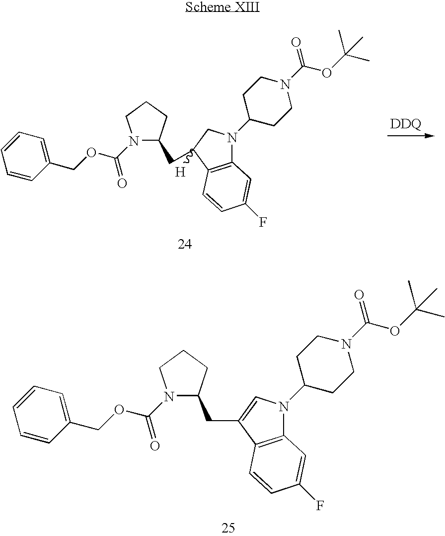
N1(C(OCC2=CC=CC=C2)=O)C(CC2=CN(C3CCN(C(OC(C)(C)C)=O)CC3)C3=C2C=CC(F)=C3)CCC1.N1(C(OCC2=CC=CC=C2)=O)C(CC2([H])CN(C3CCN(C(OC(C)(C)C)=O)CC3)C3=C2C=CC(F)=C3)CCC1
